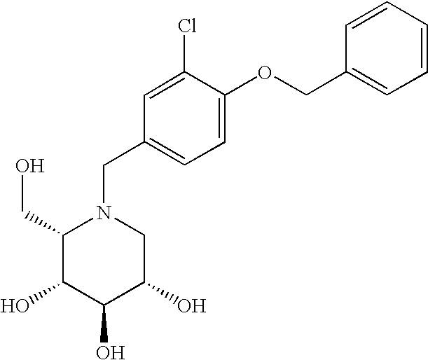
C1(CO)C(O)C(O)C(O)CN1CC1=CC=C(OCC2=CC=CC=C2)C(Cl)=C1
